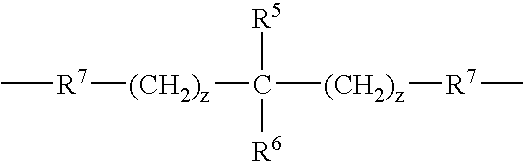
C[R7][(CH2)z]C([(CH2)z][R7]C)([R5])[R6]
